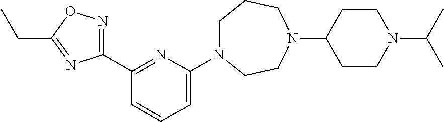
C1(C2=NOC(CC)=N2)=NC(N2CCCN(C3CCN(C(C)C)CC3)CC2)=CC=C1
